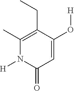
C1=C(O[H])C(CC)=C(C)N([H])C1=O
